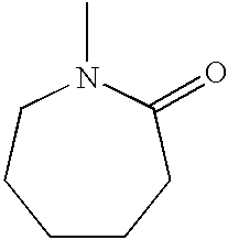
C1CCC(=O)N(C)CC1
